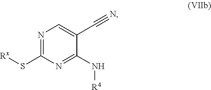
N1=C(S[Rx])N=C(N[R4])C(C#N)=C1
